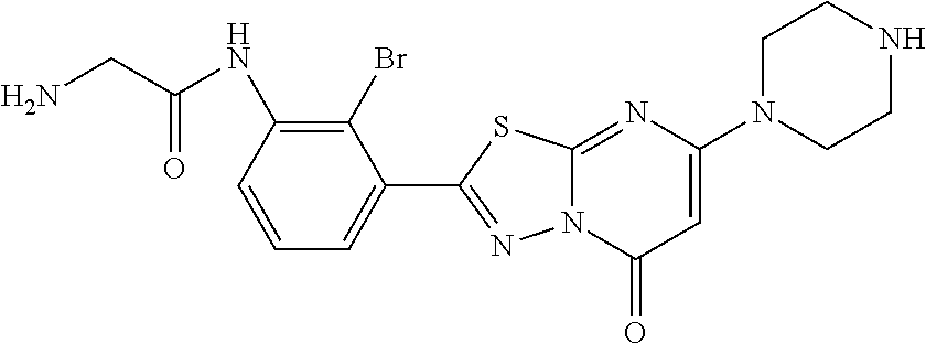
C1(Br)=C(NC(CN)=O)C=CC=C1C1=NN2C(=NC(N3CCNCC3)=CC2=O)S1
